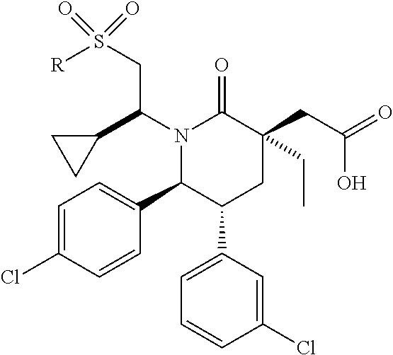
N1(C(C2CC2)CS([R])(=O)=O)C(C2=CC=C(Cl)C=C2)C(C2=CC=CC(Cl)=C2)CC(CC(=O)O)(CC)C1=O
